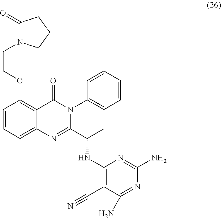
C1(=O)N(CCOC2=C3C(=CC=C2)N=C(C(C)NC2=C(C#N)C(N)=NC(N)=N2)N(C2=CC=CC=C2)C3=O)CCC1
